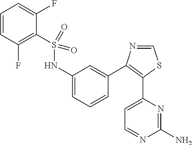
C1=CC(F)=C(S(NC2=CC=CC(C3=C(C4=CC=NC(N)=N4)SC=N3)=C2)(=O)=O)C(F)=C1
